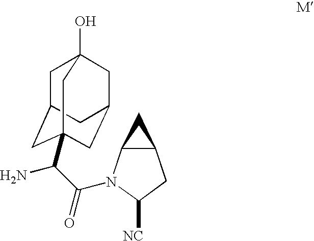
C1C2CC3(C(C(=O)N4C5C(CC4[NC])C5)N)CC(CC1(O)C3)C2
